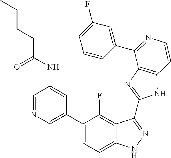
C1=C(C2=CC=C3C(=C2F)C(C2=NC4=C(N2)C=CN=C4C2=CC(F)=CC=C2)=NN3)C=C(NC(=O)CCCC)C=N1
